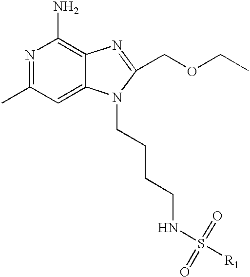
N1=C(C)C=C2C(=C1N)N=C(COCC)N2CCCCNS([R1])(=O)=O
